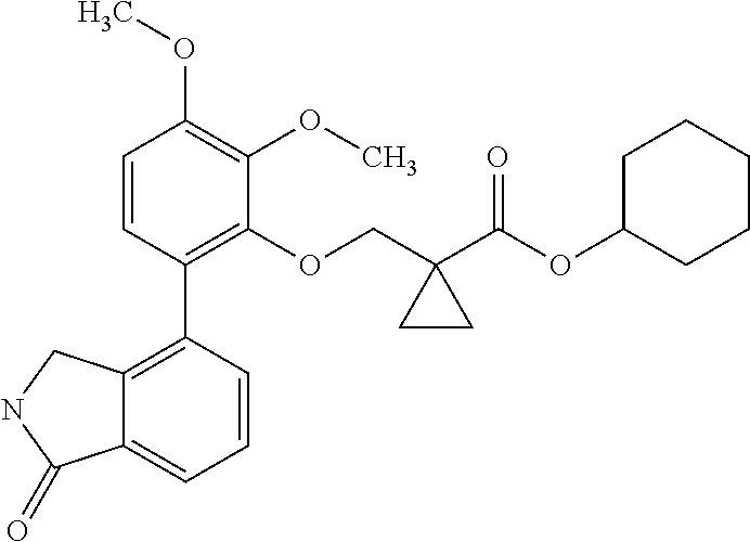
C1=CC(C2=C3C(=CC=C2)C(=O)NC3)=C(OCC2(C(OC3CCCCC3)=O)CC2)C(OC)=C1OC
